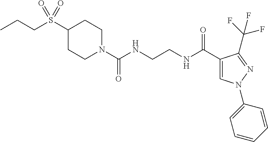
C(CS(C1CCN(C(NCCNC(C2=CN(C3=CC=CC=C3)N=C2C(F)(F)F)=O)=O)CC1)(=O)=O)C
